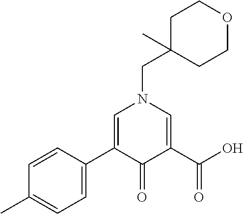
C1=C(C2=CN(CC3(C)CCOCC3)C=C(C(O)=O)C2=O)C=CC(C)=C1
